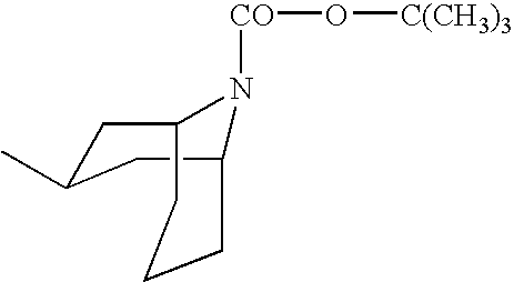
C1C2N([CO]O[C(CH3)3])C(CC1C)CCC2
